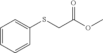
C1=CC=CC(SCC(OC)=O)=C1
